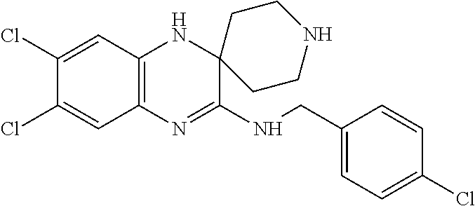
C12=C(N=C(NCC3=CC=C(Cl)C=C3)C3(N1)CCNCC3)C=C(Cl)C(Cl)=C2
